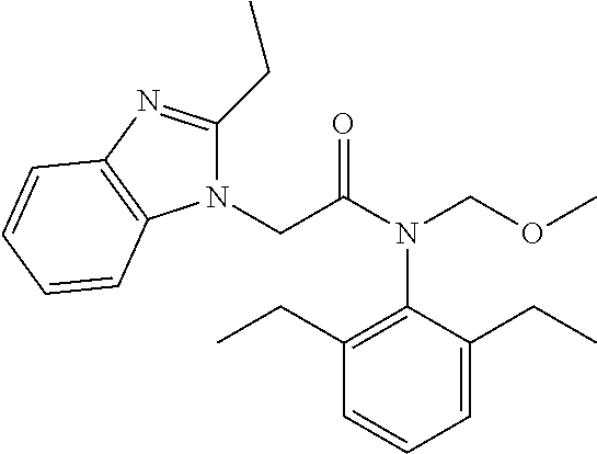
N1(CC(N(COC)C2=C(CC)C=CC=C2CC)=O)C(CC)=NC2=C1C=CC=C2
